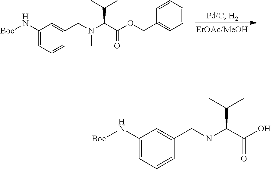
C(C(C)C)(C(OCC1=CC=CC=C1)=O)N(C)CC1=CC(N[Boc])=CC=C1.C(C(C)C)(C(O)=O)N(C)CC1=CC(N[Boc])=CC=C1
